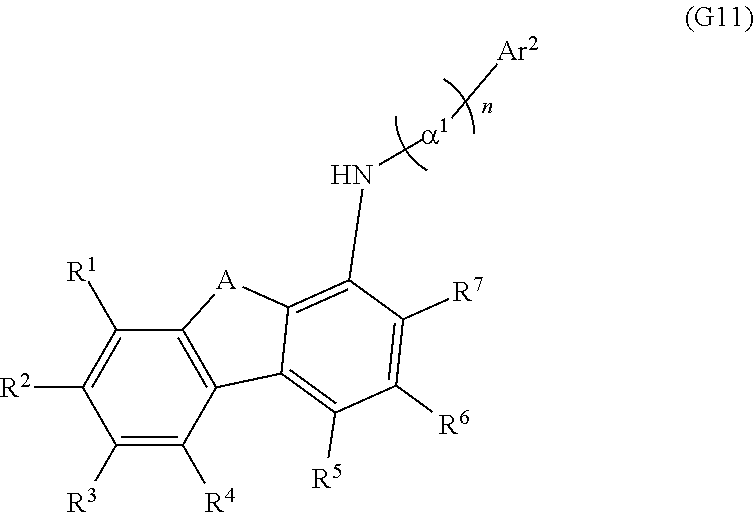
C12=C(C([R4])=C([R3])C([R2])=C1[R1])C1=C([R5])C([R6])=C([R7])C(N[a1][Ar2])=C1[A]2
